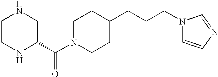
C1CNC(C(N2CCC(CCCN3C=CN=C3)CC2)=O)CN1
